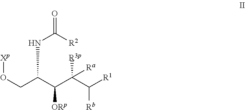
O(CC(C(C(C([R1])[Rb])([R3p])[Ra])[ORp])NC([R2])=O)[Xp]
